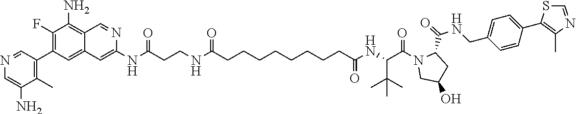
N(C(CCNC(CCCCCCCCC(NC(C(N1CC(O)CC1C(=O)NCC1=CC=C(C2=C(C)N=CS2)C=C1)=O)C(C)(C)C)=O)=O)=O)C1=CC2=CC(C3=C(C)C(N)=CN=C3)=C(F)C(N)=C2C=N1
